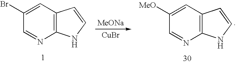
C1=C([MeO])C=NC2=C1C=CN2.C1=C(Br)C=NC2=C1C=CN2.[MeONa].[CuBr]
